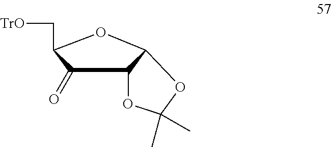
C1(=O)C2C(OC1C[TrO])OC(C)(C)O2
